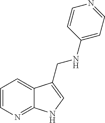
C1=CN=C2C(=C1)C(CNC1=CC=NC=C1)=CN2
